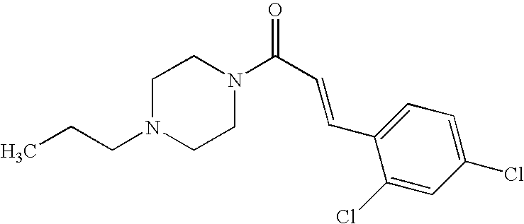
C(N1CCN(C(C=CC2=CC=C(Cl)C=C2Cl)=O)CC1)CC
